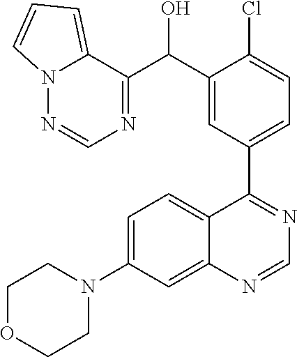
C1=C(N2CCOCC2)C=C2C(=C1)C(C1=CC=C(Cl)C(C(C3=NC=NN4C3=CC=C4)O)=C1)=NC=N2
